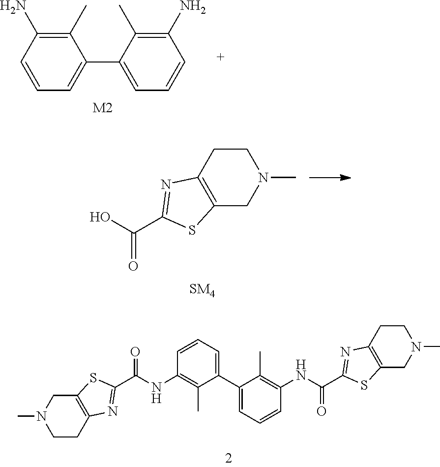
C1(C)=C(N)C=CC=C1C1=CC=CC(N)=C1C.[M2].C1CC2=C(CN1C)SC(C(O)=O)=N2.C1CC2=C(CN1C)SC(C(NC1=C(C)C(C3=CC=CC(NC(=O)C4=NC5=C(CN(C)CC5)S4)=C3C)=CC=C1)=O)=N2
